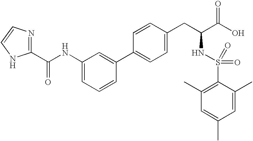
N1=C(C(NC2=CC=CC(C3=CC=C(CC(C(O)=O)NS(=O)(C4=C(C)C=C(C)C=C4C)=O)C=C3)=C2)=O)NC=C1
